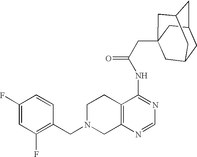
C1N(CC2=C(F)C=C(F)C=C2)CC2=C(C1)C(NC(=O)CC13CC4CC(CC(C1)C4)C3)=NC=N2
